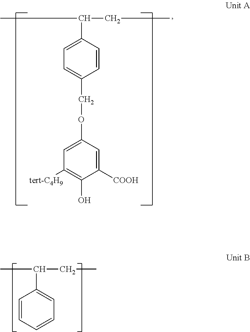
CC(CC)C1=CC=C(COC2=CC([tert-C4H9])=C(O)C([COOH])=C2)C=C1.CC(CC)C1=CC=CC=C1
